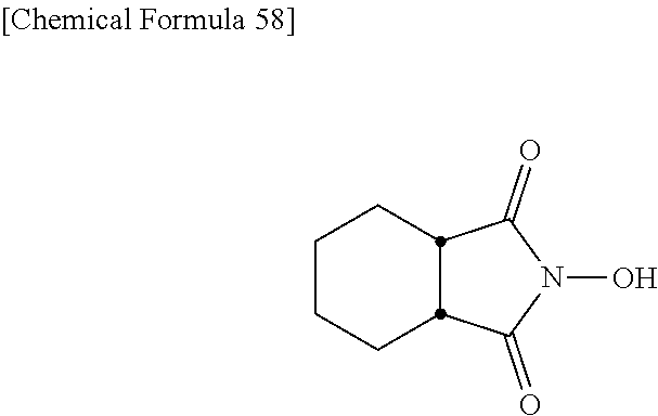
C1CCC2C(=O)N(O)C(=O)C2C1
